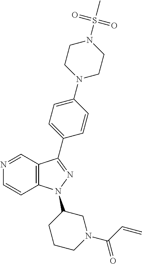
N1=CC2=C(C=C1)N(C1CCCN(C(=O)C=C)C1)N=C2C1=CC=C(N2CCN(S(C)(=O)=O)CC2)C=C1
